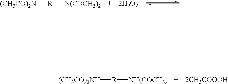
[(CH3CO)2N][R][N(COCH3)2].[2H2O2].[(CH3CO)2NH][R][NH(COCH3)]
